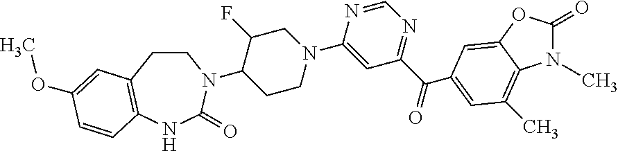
C1(=O)OC2=CC(C(C3=NC=NC(N4CC(F)C(N5CCC6=C(NC5=O)C=CC(OC)=C6)CC4)=C3)=O)=CC(C)=C2N1C
